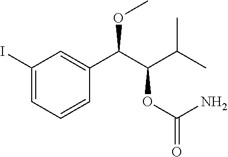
C1(I)=CC=CC(C(C(C(C)C)OC(=O)N)OC)=C1
